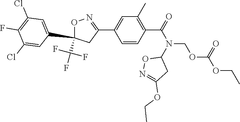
C1=CC(C(=O)N(COC(OCC)=O)C2ON=C(OCC)C2)=C(C)C=C1C1=NOC(C(F)(F)F)(C2=CC(Cl)=C(F)C(Cl)=C2)C1
